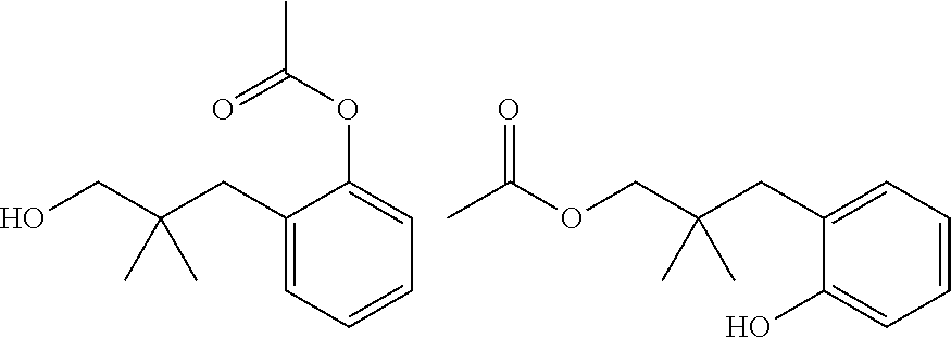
C1(CC(CO)(C)C)=CC=CC=C1OC(C)=O.C1(CC(COC(C)=O)(C)C)=CC=CC=C1O
